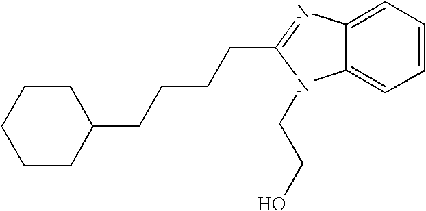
C1CCCCC1CCCCC1=NC2=CC=CC=C2N1CCO
